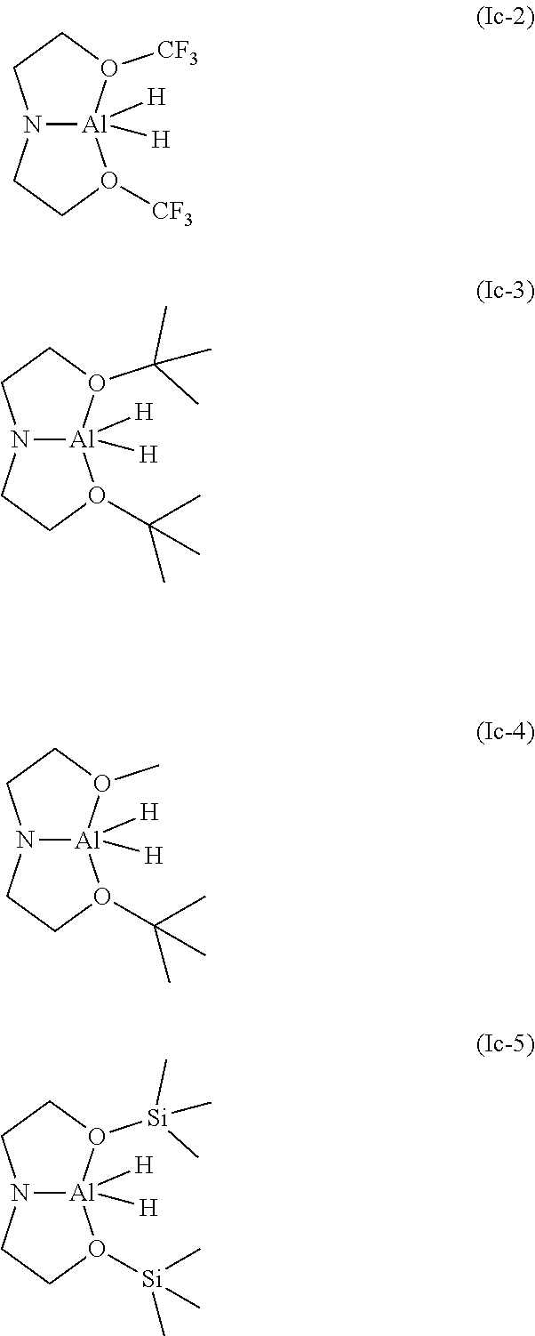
N12[Al]([H])([H])(O([CF3])CC1)O([CF3])CC2.N12[Al]([H])([H])(O(C(C)(C)C)CC1)O(C(C)(C)C)CC2.N12[Al]([H])([H])(O(C)CC1)O(C(C)(C)C)CC2.N12[Al]([H])([H])(O([Si](C)(C)C)CC1)O([Si](C)(C)C)CC2
